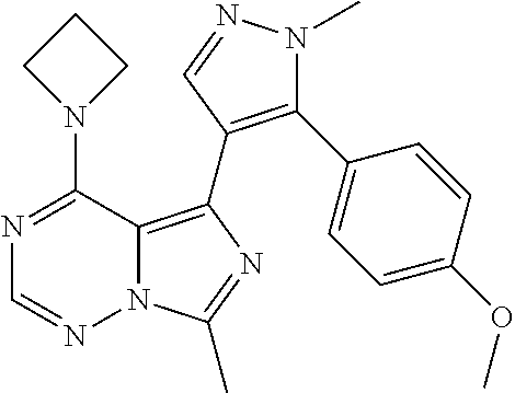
N12C(=C(C3=C(C4=CC=C(OC)C=C4)N(C)N=C3)N=C1C)C(N1CCC1)=NC=N2
